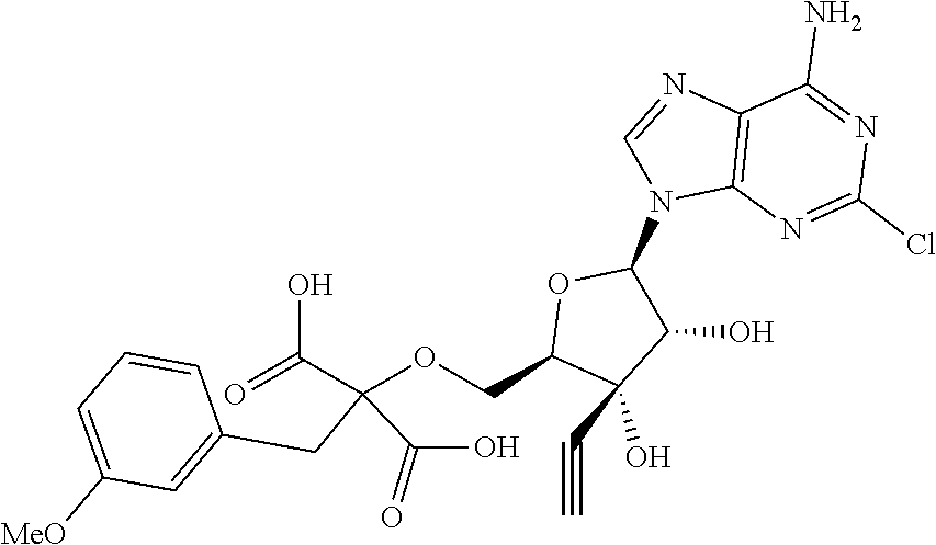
C1(Cl)=NC2=C(N=CN2C2OC(COC(C(=O)O)(C(O)=O)CC3=CC([MeO])=CC=C3)C(C#C)(O)C2O)C(N)=N1
